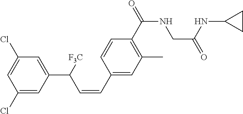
C1(Cl)=CC(C(C=CC2=CC(C)=C(C(NCC(NC3CC3)=O)=O)C=C2)[F3C])=CC(Cl)=C1
